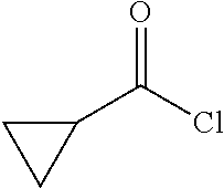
C1(C(Cl)=O)CC1
